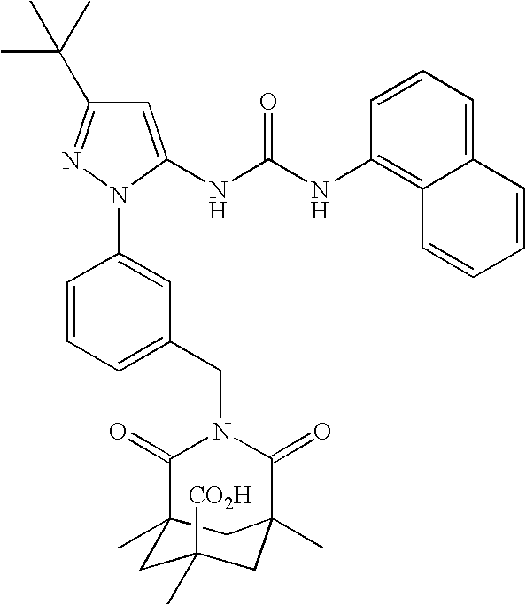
N(C(NC1=C2C(=CC=C1)C=CC=C2)=O)C1=CC(C(C)(C)C)=NN1C1=CC(CN2C(=O)C3(C)CC(C)([CO2H])CC(C)(C2=O)C3)=CC=C1
